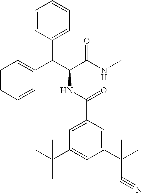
C1=CC(C(C(C(NC)=O)NC(C2=CC(C(C)(C)C)=CC(C(C)(C#N)C)=C2)=O)C2=CC=CC=C2)=CC=C1
